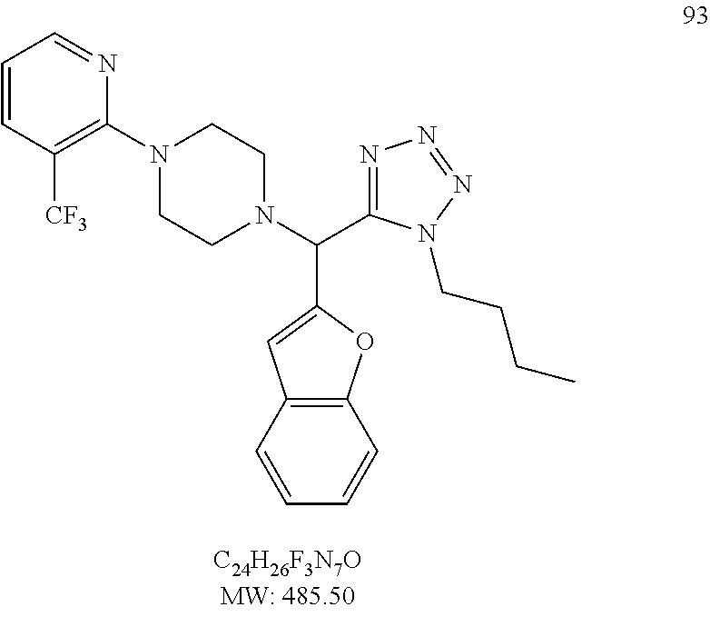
C1=CC([CF3])=C(N2CCN(C(C3=NN=NN3CCCC)C3=CC4=C(O3)C=CC=C4)CC2)N=C1
